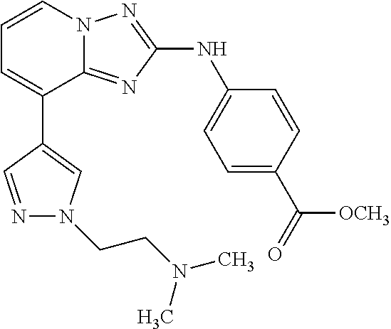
C1(C2=CC=CN3C2=NC(NC2=CC=C(C(=O)[OCH3])C=C2)=N3)=CN(CCN(C)C)N=C1
